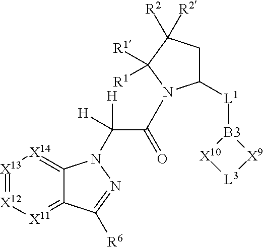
C1([L1][B3]2[X10][L3][X9]2)CC([R2])([R2])C([R1])([R1])N1C(C(N1C2=[X14][X13]=[X12][X11]=C2C([R6])=N1)([H])[H])=O
